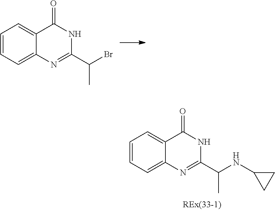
C1=CC=C2C(=C1)C(=O)NC(C(C)NC1CC1)=N2.C1=CC=C2C(=C1)C(=O)NC(C(C)Br)=N2
